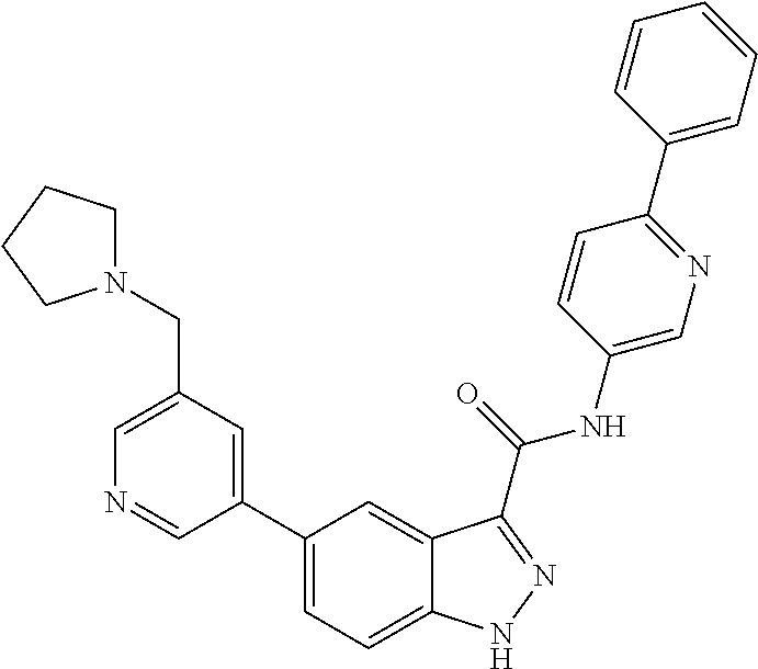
C1(CN2CCCC2)=CN=CC(C2=CC=C3C(=C2)C(C(NC2=CN=C(C4=CC=CC=C4)C=C2)=O)=NN3)=C1
